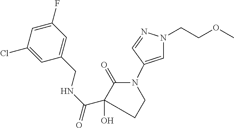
C(=O)(NCC1=CC(F)=CC(Cl)=C1)C1(O)C(=O)N(C2=CN(CCOC)N=C2)CC1
